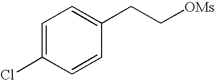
C1=C(Cl)C=CC(CC[OMs])=C1
